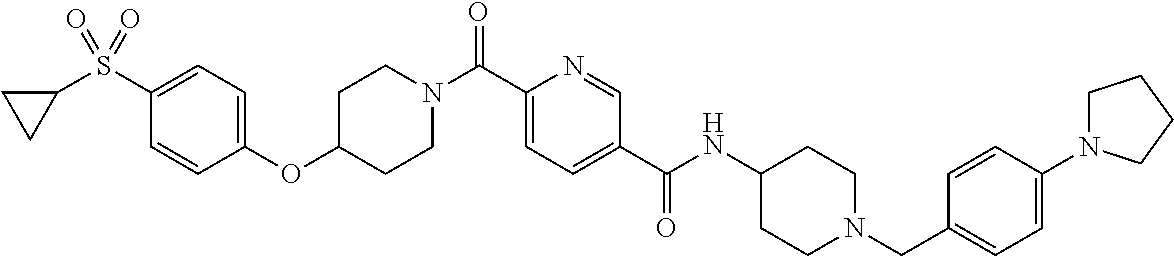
C1=CC(OC2CCN(C(C3=CC=C(C(NC4CCN(CC5=CC=C(N6CCCC6)C=C5)CC4)=O)C=N3)=O)CC2)=CC=C1S(=O)(C1CC1)=O
